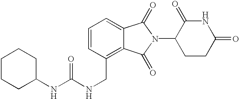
N1C(=O)CCC(N2C(=O)C3=CC=CC(CNC(=O)NC4CCCCC4)=C3C2=O)C1=O
